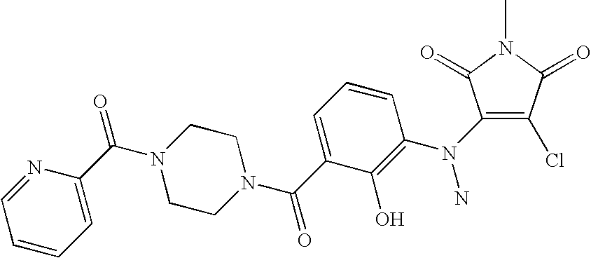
C1(N(C2=C(O)C(C(N3CCN(C(C4=CC=CC=N4)=O)CC3)=O)=CC=C2)N)=C(Cl)C(=O)N(C)C1=O
